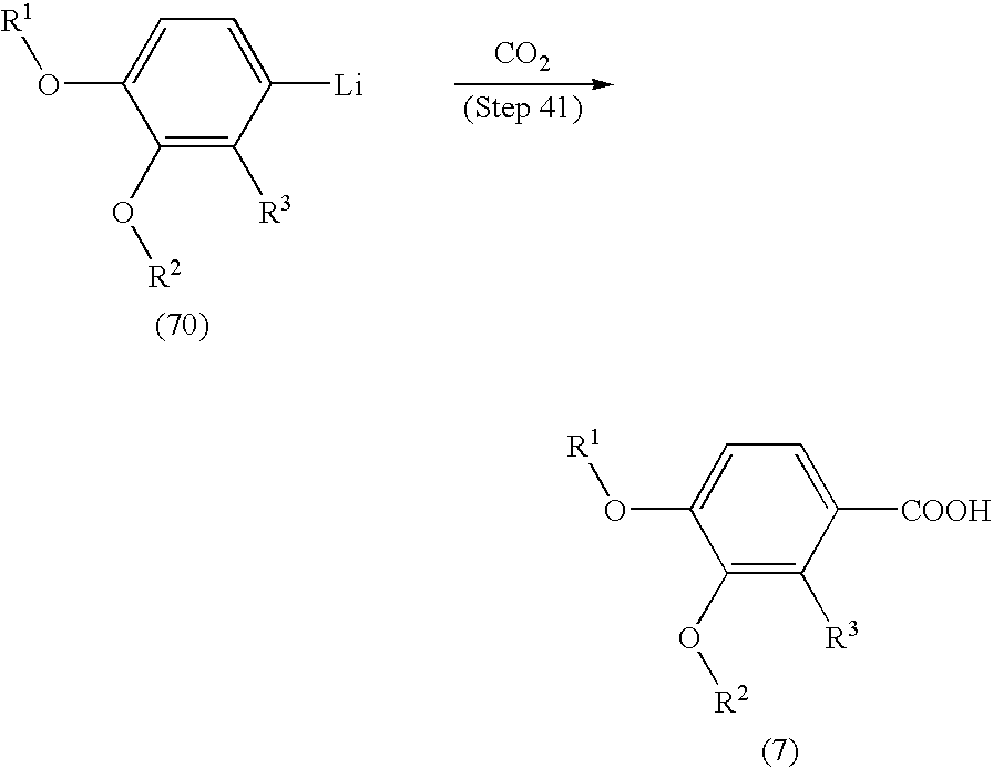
[CO2].C1(O[R2])=C([R3])C([Li])=CC=C1O[R1].C1(O[R2])=C([R3])C([COOH])=CC=C1O[R1]
